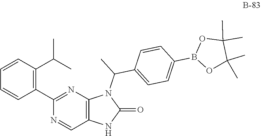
C1(C2=NC3=C(C=N2)NC(=O)N3C(C)C2=CC=C(B3OC(C)(C)C(C)(C)O3)C=C2)=C(C(C)C)C=CC=C1
